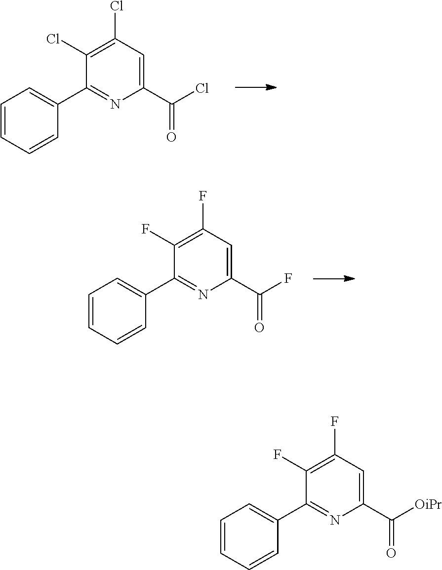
C1=CC=CC(C2=NC(C(Cl)=O)=CC(Cl)=C2Cl)=C1.C1=CC=CC(C2=NC(C(F)=O)=CC(F)=C2F)=C1.C1=CC=CC(C2=NC(C([OiPr])=O)=CC(F)=C2F)=C1
